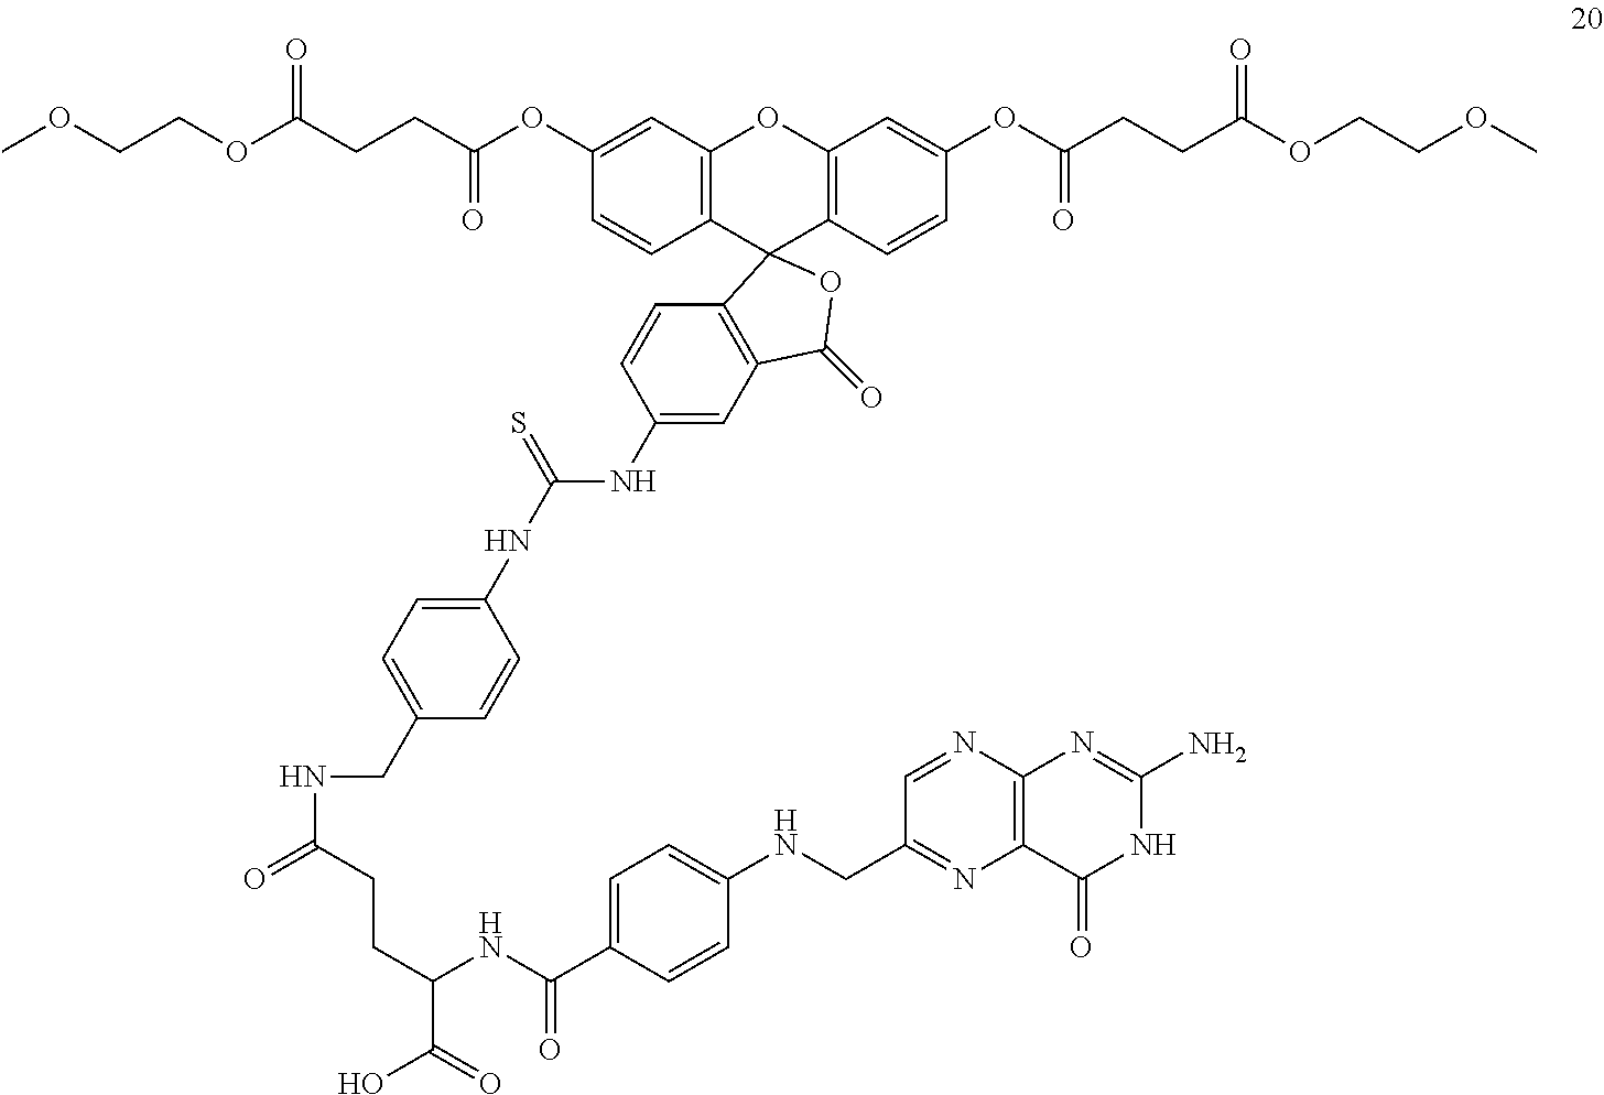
C1(OC(CCC(OCCOC)=O)=O)=CC2=C(C=C1)C1(C3=C(O2)C=C(OC(CCC(OCCOC)=O)=O)C=C3)C2=C(C=C(NC(NC3=CC=C(CNC(CCC(C(=O)O)NC(=O)C4=CC=C(NCC5=NC6=C(N=C5)N=C(N)NC6=O)C=C4)=O)C=C3)=S)C=C2)C(=O)O1
